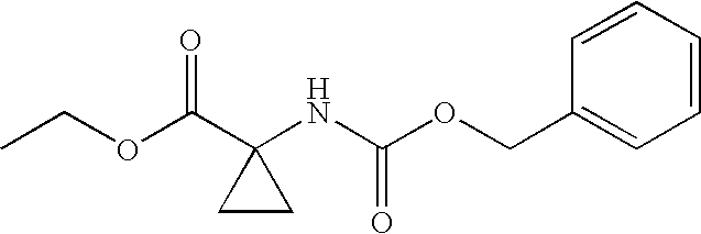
C1=CC=CC=C1COC(NC1(C(OCC)=O)CC1)=O
